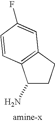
C1(N)CCC2=C1C=CC(F)=C2
